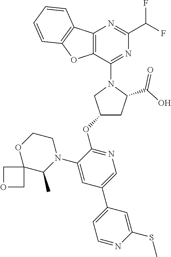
C12=C(C(N3CC(OC4=NC=C(C5=CC=NC(SC)=C5)C=C4N4CCOC5(C4C)COC5)CC3C(O)=O)=NC(C(F)F)=N1)OC1=C2C=CC=C1
